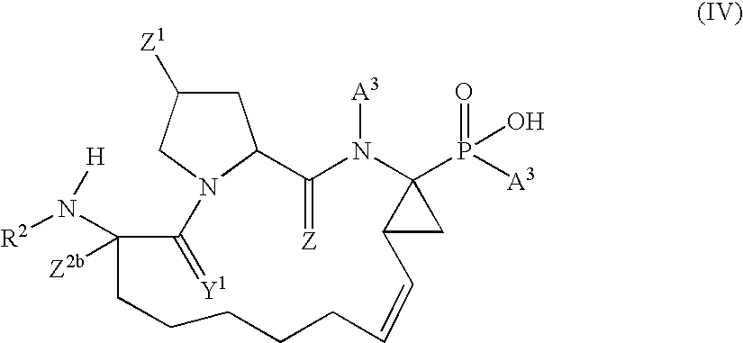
C1C([Z1])CN2C1C(=[Z])N([A3])C1(P(=O)([A3])O)C(C1)C=CCCCCCC([Z2b])(N([R2])[H])C2=[Y1]
